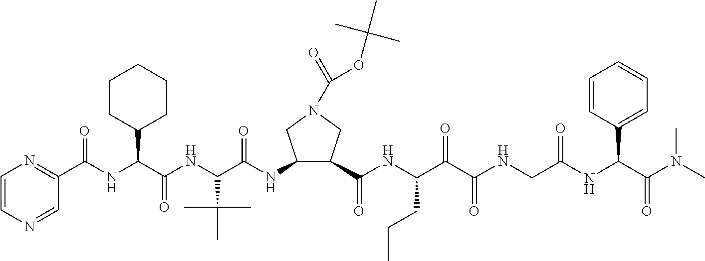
C1(C(NC(C(NC(C(=O)NC2C(C(=O)NC(C(C(NCC(NC(C(N(C)C)=O)C3=CC=CC=C3)=O)=O)=O)CCC)CN(C(OC(C)(C)C)=O)C2)C(C)(C)C)=O)C2CCCCC2)=O)=NC=CN=C1
